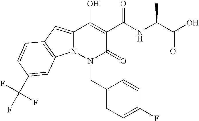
C12=CC3=C(N1N(CC1=CC=C(F)C=C1)C(=O)C(C(NC(C(=O)O)C)=O)=C2O)C=C(C(F)(F)F)C=C3
